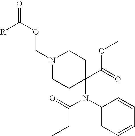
C1(N(C2(C(OC)=O)CCN(COC(=O)[R])CC2)C(CC)=O)=CC=CC=C1
